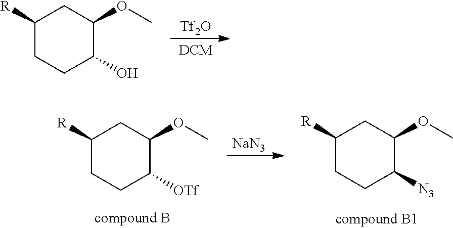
C1([R])CCC(O)C(OC)C1.[Tf2O].[DCM].C1([R])CC(OC)C([OTf])CC1.[NaN3].C1([R])CC(OC)C([N3])CC1
